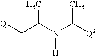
[Q1]CC(N(C([Q2])C)[H])C
